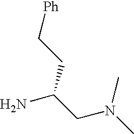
C(CC(CN(C)C)N)[Ph]
